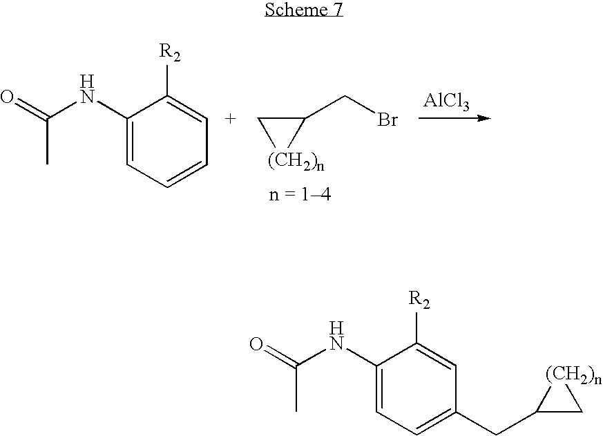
C1(NC(=O)C)=CC=CC=C1[R2].C1[(CH2)n]C1CBr.[AlCl3].C1(NC(=O)C)=CC=C(CC2C[(CH2)n]2)C=C1[R2]
